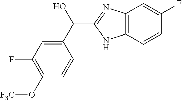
C1(C(O)C2=NC3=C(N2)C=CC(F)=C3)=CC(F)=C(O[F3C])C=C1
